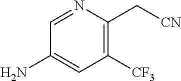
NC1=CC([CF3])=C(C[CN])N=C1
